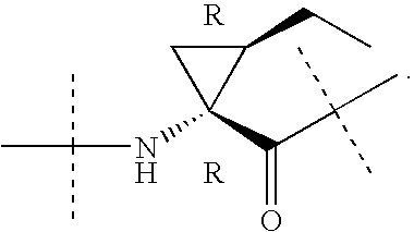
C1(CC)CC1(C(C(C)(C)C)=O)NC(C)(C)C
